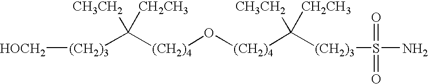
[(CH2)3]([HOCH2])C([(CH2)4]O[(CH2)4]C([CH3CH2])([CH2CH3])[(CH2)3]S(N)(=O)=O)([CH3CH2])[CH2CH3]
